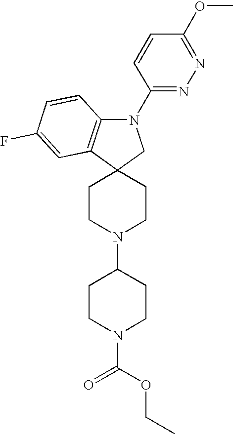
C1CN(C2CCN(C(OCC)=O)CC2)CCC12CN(C1=NN=C(OC)C=C1)C1=C2C=C(F)C=C1
